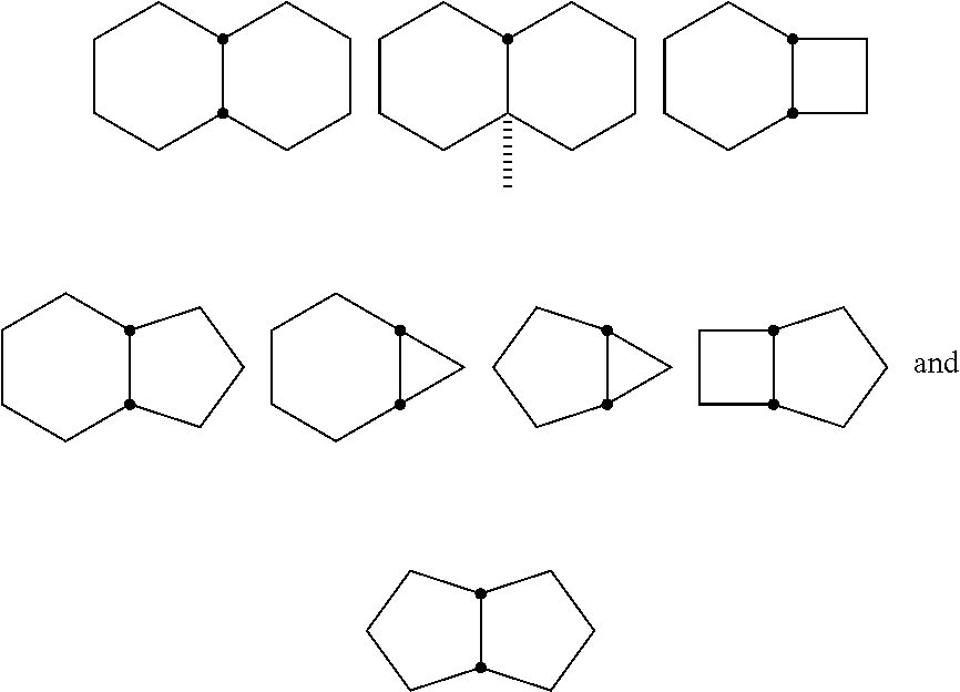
C1CCC2CCCCC2C1.C1CCC2(C)CCCCC2C1.C1CCC2C(C1)CC2.C1CCC2C(C1)CCC2.C1CCC2C(C1)C2.C12C(C1)CCC2.C12C(CCC1)CC2.C12C(CCC1)CCC2
